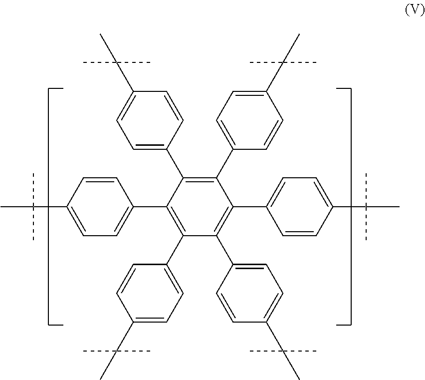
C1(C2=CC=C(C(C)(C)C)C=C2)=C(C2=CC=C(C(C)(C)C)C=C2)C(C2=CC=C(C(C)(C)C)C=C2)=C(C2=CC=C(C(C)(C)C)C=C2)C(C2=CC=C(C(C)(C)C)C=C2)=C1C1=CC=C(C(C)(C)C)C=C1
